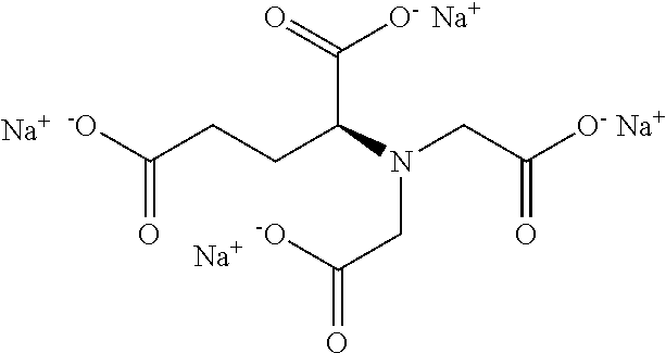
[-O]C(CCC(N(CC([O- Na+])=O)CC([-O])=O)C([O-  Na+])=O)=O.[Na].[Na]
